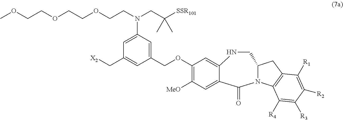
[X2]CC1=CC(COC2=C([MeO])C=C3C(=C2)NCC2N(C4=C(C2)C([R1])=C([R2])C([R3])=C4[R4])C3=O)=CC(N(CC([SSR101])(C)C)CCOCCOCCOC)=C1
